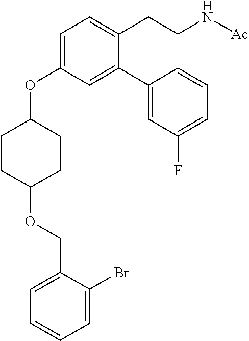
C1=C(OC2CCC(OCC3=CC=CC=C3Br)CC2)C=C(C2=CC(F)=CC=C2)C(CCN[Ac])=C1
